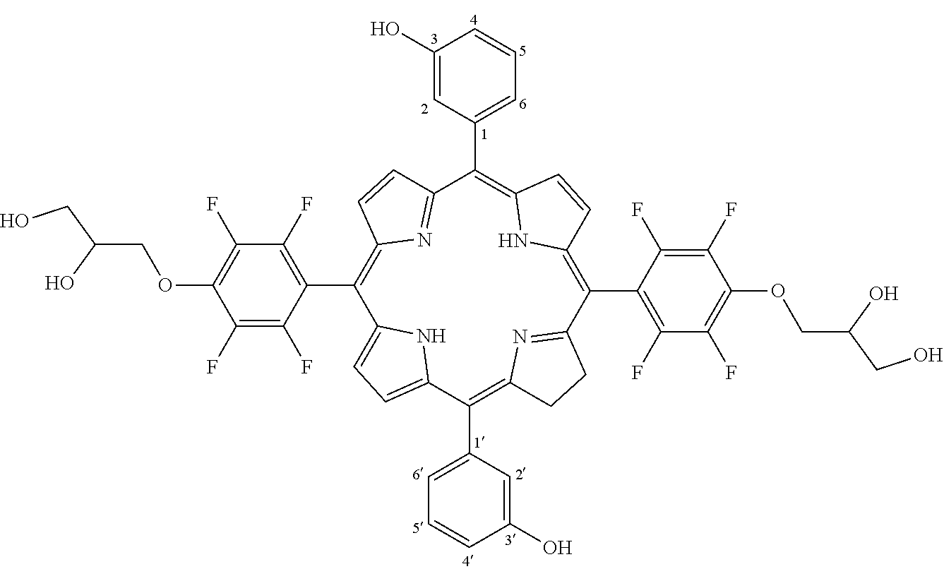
C1(C2=C(F)C(F)=C(OCC(CO)O)C(F)=C2F)=C2N=C(C=C2)C(C2=CC=CC(O)=C2)=C2NC(=C(C3=C(F)C(F)=C(OCC(CO)O)C(F)=C3F)C3=NC(=C(C4=CC=CC(O)=C4)C4=CC=C1N4)CC3)C=C2
